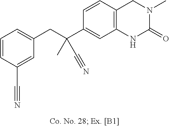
C(C1=CC2=C(C=C1)CN(C)C(=O)N2)(C#N)(CC1=CC=CC(C#N)=C1)C
